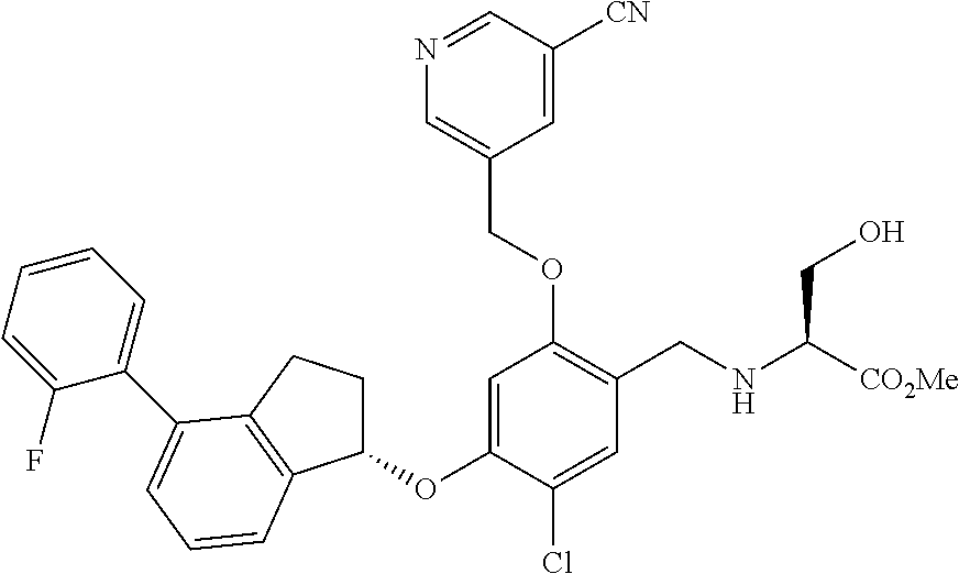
C1=C(OC2CCC3=C2C=CC=C3C2=CC=CC=C2F)C(Cl)=CC(CNC([CO2Me])CO)=C1OCC1=CN=CC([CN])=C1
